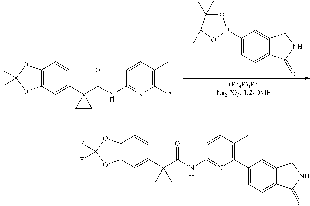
C12=C(C=CC(C3(C(NC4=NC(C5=CC=C6C(=C5)CNC6=O)=C(C)C=C4)=O)CC3)=C1)OC(F)(F)O2.C12=C(C=CC(C3(C(NC4=NC(Cl)=C(C)C=C4)=O)CC3)=C1)OC(F)(F)O2.C1(B2OC(C)(C)C(C)(C)O2)=CC=C2C(=C1)CNC2=O
